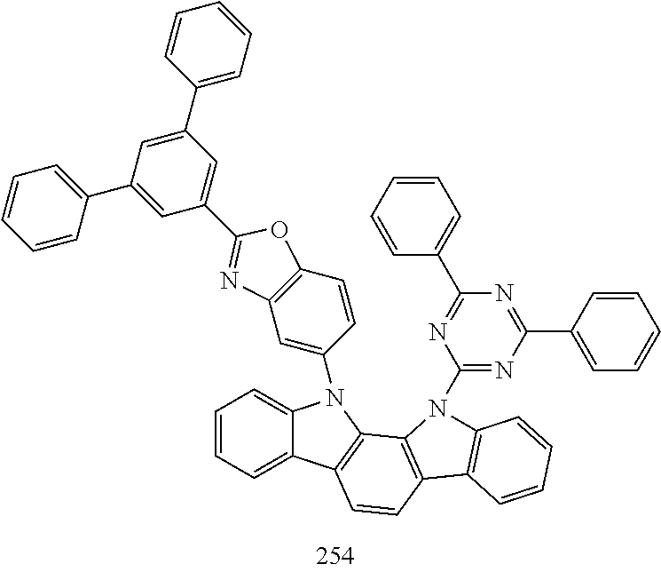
N1=C(N2C3=C(C=CC=C3)C3=C2C2=C(C=C3)C3=CC=CC=C3N2C2=CC3=C(C=C2)OC(C2=CC(C4=CC=CC=C4)=CC(C4=CC=CC=C4)=C2)=N3)N=C(C2=CC=CC=C2)N=C1C1=CC=CC=C1
